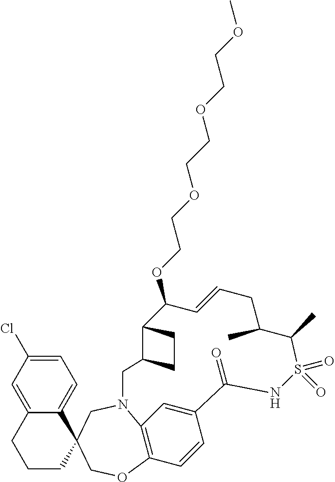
C1=C(Cl)C=C2C(=C1)C1(CCC2)COC2=C3N(C1)CC1C(CC1)C(OCCOCCOCCOC)C=CCC(C)C(C)S(=O)(=O)NC(=O)C(=C3)C=C2
